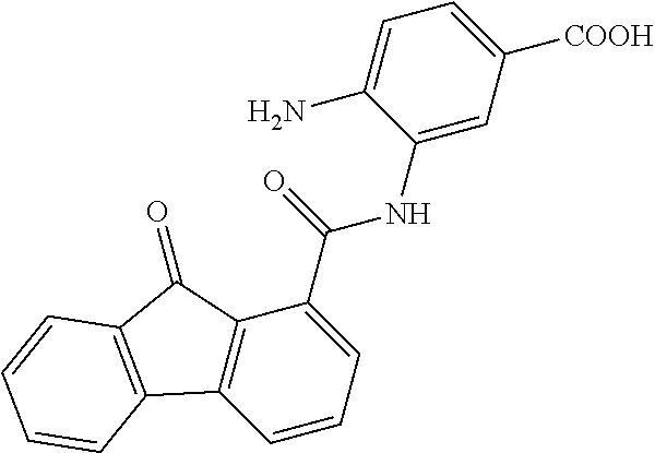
C1=CC=C(C(NC2=CC([COOH])=CC=C2N)=O)C2=C1C1=C(C2=O)C=CC=C1
